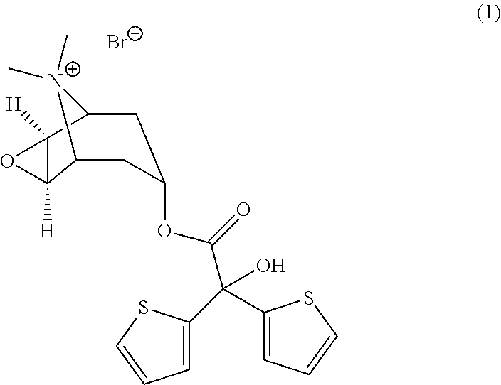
C12([H])C3CC(OC(C(O)(C4=CC=CS4)C4=CC=CS4)=O)CC(C1([H])O2)[N+]3(C)C.[Br-]
